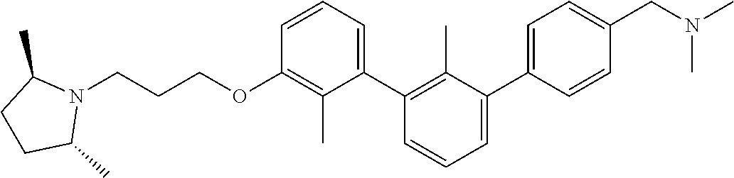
C1(OCCCN2C(C)CCC2C)=C(C)C(C2=C(C)C(C3=CC=C(CN(C)C)C=C3)=CC=C2)=CC=C1
